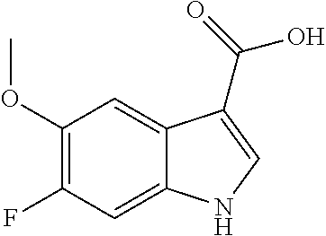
C1(OC)=C(F)C=C2C(=C1)C(C(=O)O)=CN2
